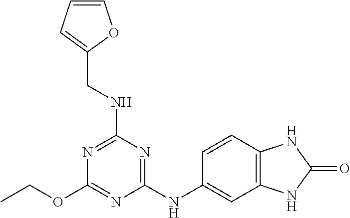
C(OC1=NC(NC2=CC3=C(C=C2)NC(=O)N3)=NC(NCC2=CC=CO2)=N1)C
